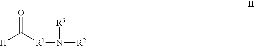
O=C([R1]N([R2])[R3])[H]
